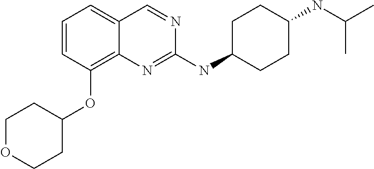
C1=CC=C2C(=C1OC1CCOCC1)N=C(NC1CCC(NC(C)C)CC1)N=C2
